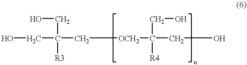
OCC(C[OCH2]C(CO)(CO)[R4])(CO)[R3]
